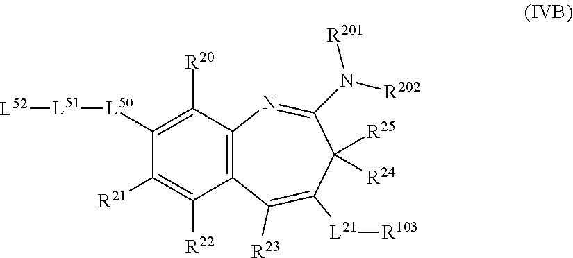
C12=C(C([R20])=C([L50][L51][L52])C([R21])=C1[R22])N=C(N([R202])[R201])C([R25])([R24])C([L21][R103])=C2[R23]
